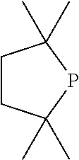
C1CC(C)(C)PC1(C)C
